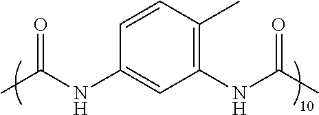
C1(NC(C)=O)=C(C)C=CC(NC(C)=O)=C1
